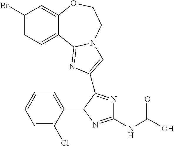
C1(Br)=CC=C2C(=C1)OCCN1C2=NC(C2=NC(NC(O)=O)=NC2C2=CC=CC=C2Cl)=C1
